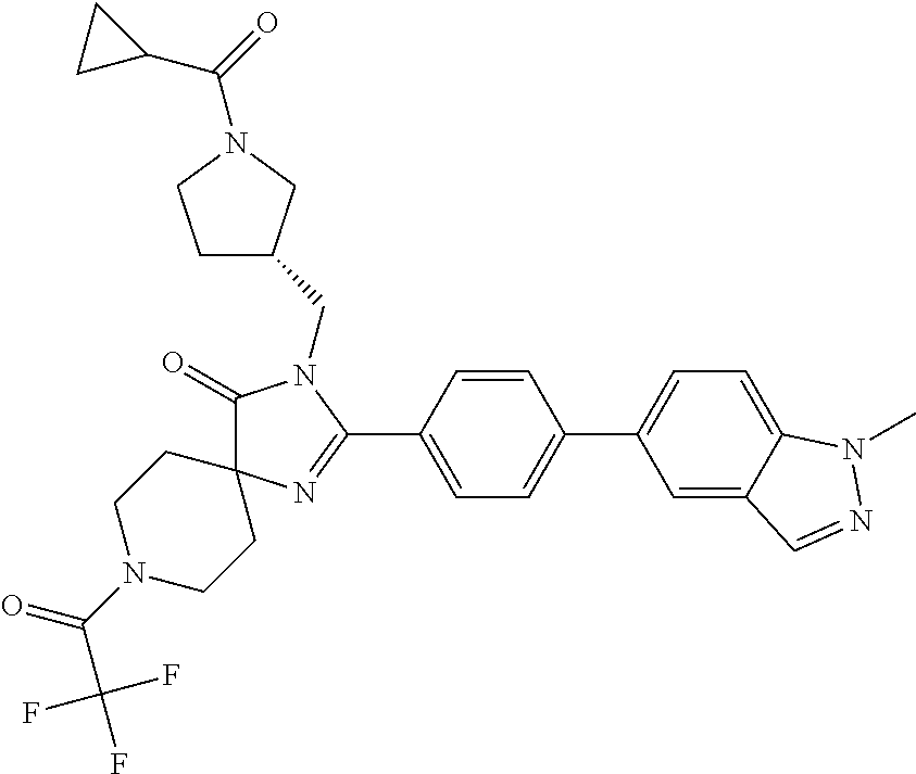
C1(=O)C2(N=C(C3=CC=C(C4=CC=C5C(=C4)C=NN5C)C=C3)N1CC1CCN(C(C3CC3)=O)C1)CCN(C(=O)C(F)(F)F)CC2
